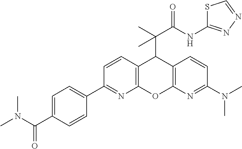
C12=C(N=C(N(C)C)C=C1)OC1=C(C2C(C)(C(NC2=NN=CS2)=O)C)C=CC(C2=CC=C(C(N(C)C)=O)C=C2)=N1
